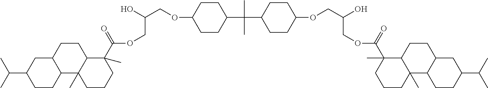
C(C1CC2C(CC1)C1(C)C(CC2)C(C)(C(OCC(COC2CCC(C(C)(C3CCC(OCC(COC(C4(C)C5C(C)(CCC4)C4C(CC5)CC(C(C)C)CC4)=O)O)CC3)C)CC2)O)=O)CCC1)(C)C
